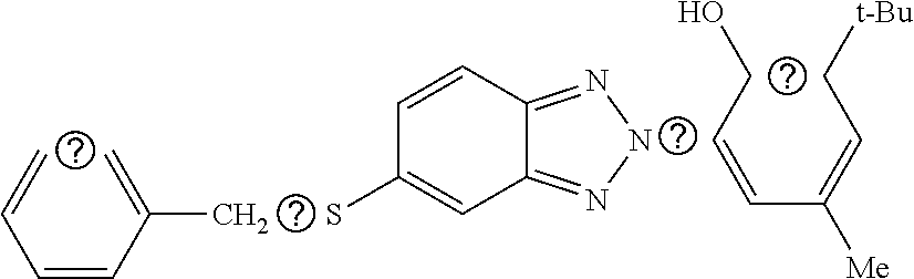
C(=CC(=CC[t-Bu])[Me])CO.SC1=CC2=NNN=C2C=C1.CC(=C)C=CC=C
